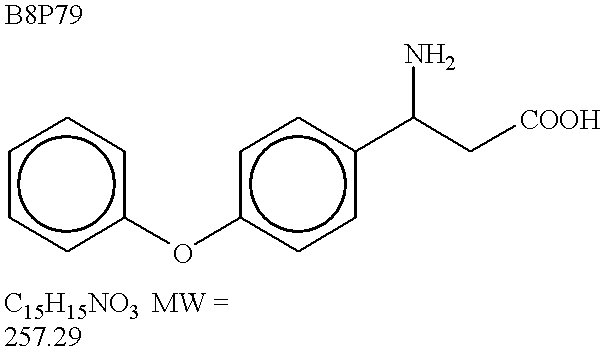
c1c(Oc2ccccc2)ccc(C(C[COOH])N)c1
